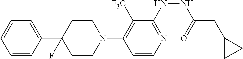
C1=CC(C2(F)CCN(C3=C([F3C])C(NNC(CC4CC4)=O)=NC=C3)CC2)=CC=C1
